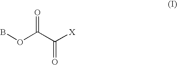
BOC(C([X])=O)=O
